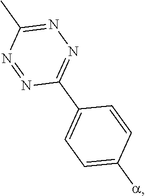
N1=C(C2=CC=C([a])C=C2)N=NC(C)=N1
